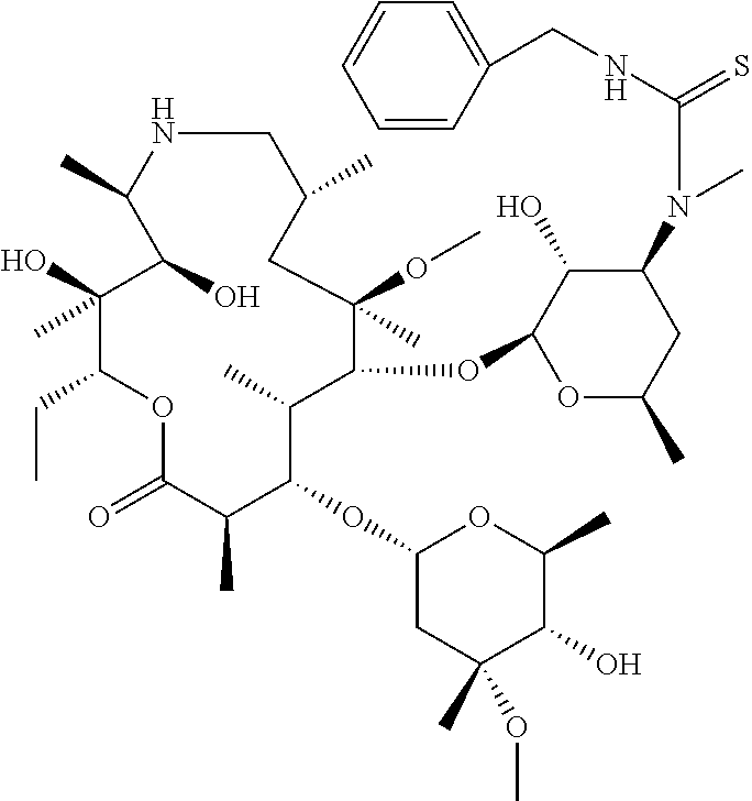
C1NC(C)C(O)C(O)(C)C(CC)OC(=O)C(C)C(OC2CC(C)(OC)C(O)C(C)O2)C(C)C(OC2OC(C)CC(N(C)C(=S)NCC3=CC=CC=C3)C2O)C(OC)(C)CC1C
